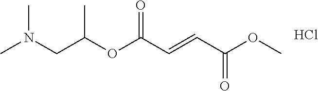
CN(CC(OC(C=CC(=O)OC)=O)C)C.Cl
